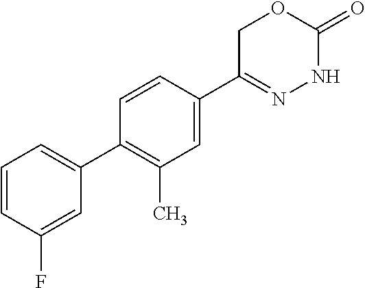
C1=CC(F)=CC(C2=C(C)C=C(C3=NNC(=O)OC3)C=C2)=C1
